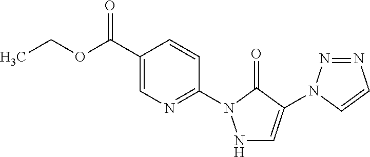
N1C=C(N2N=NC=C2)C(=O)N1C1=NC=C(C(OCC)=O)C=C1
